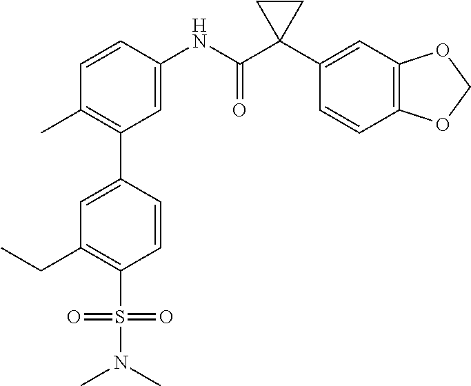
C1=C(NC(C2(C3=CC4=C(C=C3)OCO4)CC2)=O)C=CC(C)=C1C1=CC(CC)=C(S(=O)(=O)N(C)C)C=C1
